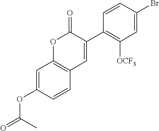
C1=C(OC(=O)C)C=CC2=C1OC(=O)C(C1=C([OCF3])C=C(Br)C=C1)=C2
